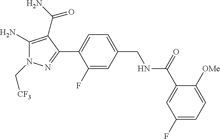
C(N1C(N)=C(C(N)=O)C(C2=CC=C(CNC(C3=CC(F)=CC=C3[OMe])=O)C=C2F)=N1)[CF3]
